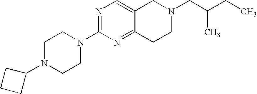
C1N(C2CCC2)CCN(C2=NC=C3C(=N2)CCN(CC(CC)C)C3)C1
